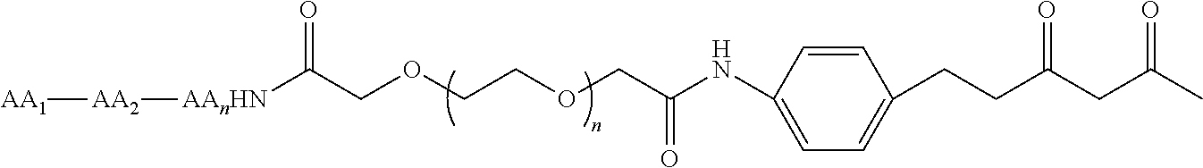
[AAnHN](C(COCCOCC(NC1=CC=C(CCC(CC(C)=O)=O)C=C1)=O)=O)[AA2][AA1]
